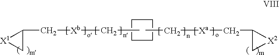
[X1]1CC1C[Xb]CC.C1CCC1.CC[Xa]CC1C[X2]1
